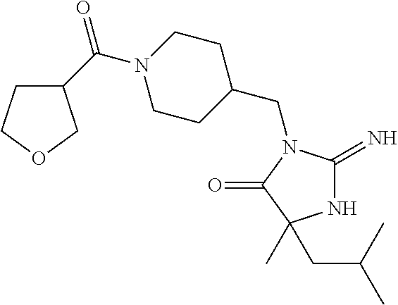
N1C(=N)N(CC2CCN(C(C3CCOC3)=O)CC2)C(=O)C1(C)CC(C)C
